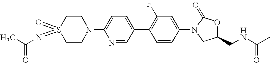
S1(=O)(=NC(C)=O)CCN(C2=CC=C(C3=C(F)C=C(N4CC(CNC(C)=O)OC4=O)C=C3)C=N2)CC1
